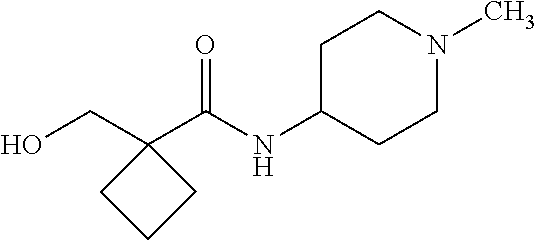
OCC1(C(NC2CCN(C)CC2)=O)CCC1
